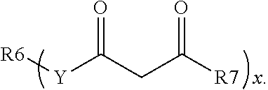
[R6][Y]C(CC([R7])=O)=O
